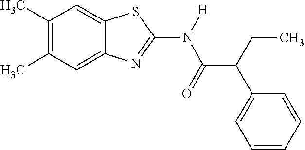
C1(C)=C(C)C=C2C(=C1)SC(N([H])C(=O)C(CC)C1=CC=CC=C1)=N2
